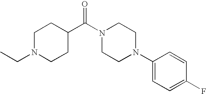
N1(CC)CCC(C(N2CCN(C3=CC=C(F)C=C3)CC2)=O)CC1
